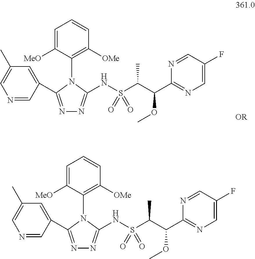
N1=CC(C2=NN=C(NS(C(C(C3=NC=C(F)C=N3)OC)C)(=O)=O)N2C2=C([OMe])C=CC=C2[MeO])=CC(C)=C1.N1=CC(C2=NN=C(NS(C(C(C3=NC=C(F)C=N3)OC)C)(=O)=O)N2C2=C([OMe])C=CC=C2[MeO])=CC(C)=C1.[OR]
